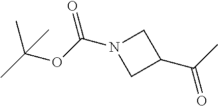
O(C(N1CC(C(C)=O)C1)=O)C(C)(C)C
